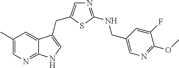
C1(C)=CN=C2C(=C1)C(CC1=CN=C(NCC3=CN=C(OC)C(F)=C3)S1)=CN2
